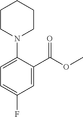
C1=C(F)C=C(C(OC)=O)C(N2CCCCC2)=C1
